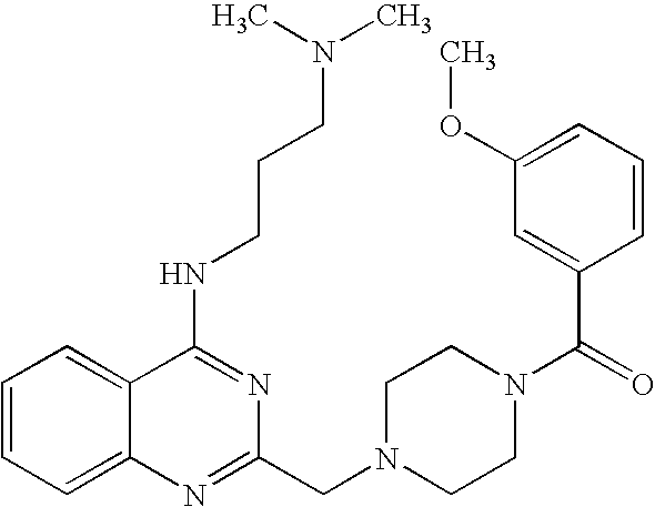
C1=CC=C2C(=C1)C(NCCCN(C)C)=NC(CN1CCN(C(C3=CC(OC)=CC=C3)=O)CC1)=N2
